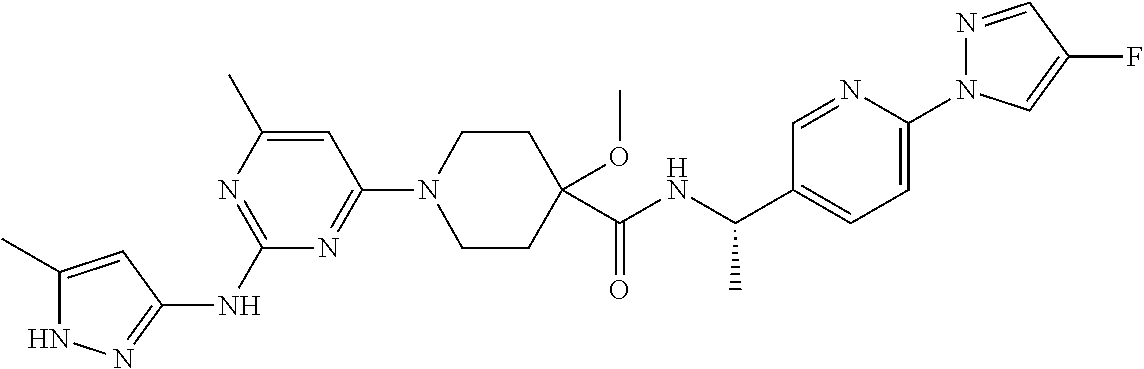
N1C(C)=CC(NC2=NC(C)=CC(N3CCC(C(NC(C4=CC=C(N5N=CC(F)=C5)N=C4)C)=O)(OC)CC3)=N2)=N1
